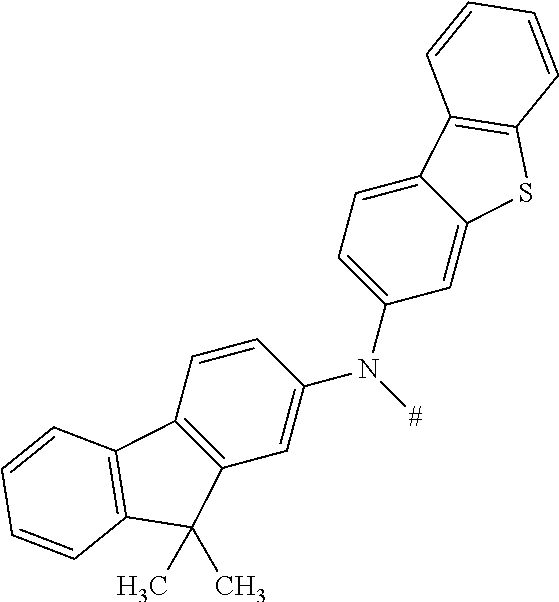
C1(N([#])C2=CC3=C(C=C2)C2=C(C3(C)C)C=CC=C2)=CC=C2C(=C1)SC1=C2C=CC=C1
